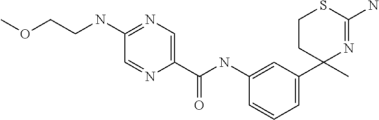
COCCNC1=NC=C(C(=O)NC2=CC(C3(C)N=C(N)SCC3)=CC=C2)N=C1
